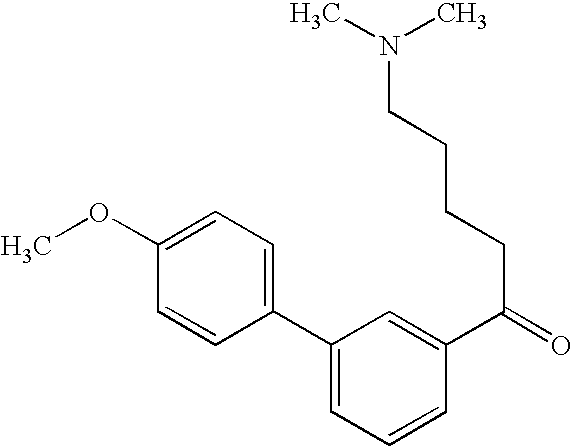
C1(C2=CC=C(OC)C=C2)=CC=CC(C(=O)CCCCN(C)C)=C1
